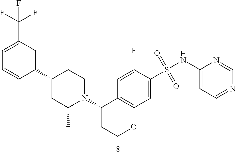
C1=C(S(NC2=CC=NC=N2)(=O)=O)C(F)=CC2=C1OCCC2N1CCC(C2=CC(C(F)(F)F)=CC=C2)CC1C
